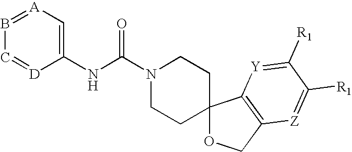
N1(C(NC2=C[A]=BC=[D]2)=O)CCC2(CC1)OCC1=C2[Y]=C([R1])C([R1])=[Z]1
